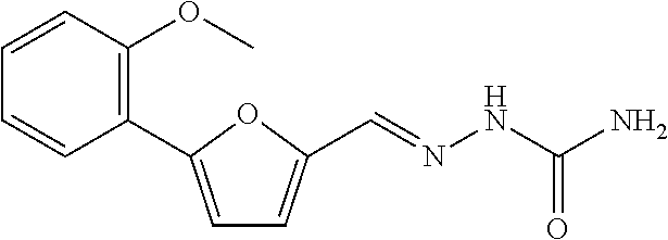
C1=CC(OC)=C(C2=CC=C(C=NNC(N)=O)O2)C=C1
